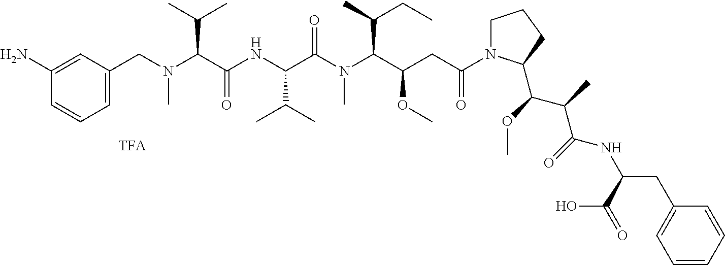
C1=C(CN(C(C(NC(C(N(C(C(OC)CC(=O)N2CCCC2C(C(C(NC(CC2=CC=CC=C2)C(=O)O)=O)C)OC)C(CC)C)C)=O)C(C)C)=O)C(C)C)C)C=C(N)C=C1
